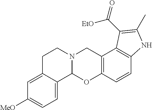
C12=C(C=CC3=C1CN1C(O3)C3=CC=C([MeO])C=C3CC1)NC(C)=C2C(=O)[EtO]
